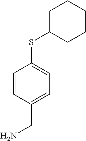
C1=CC(CN)=CC=C1SC1CCCCC1
